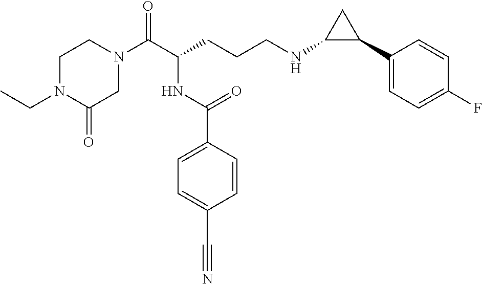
C1N(CC)C(=O)CN(C(C(CCCNC2C(C3=CC=C(F)C=C3)C2)NC(C2=CC=C(C#N)C=C2)=O)=O)C1
